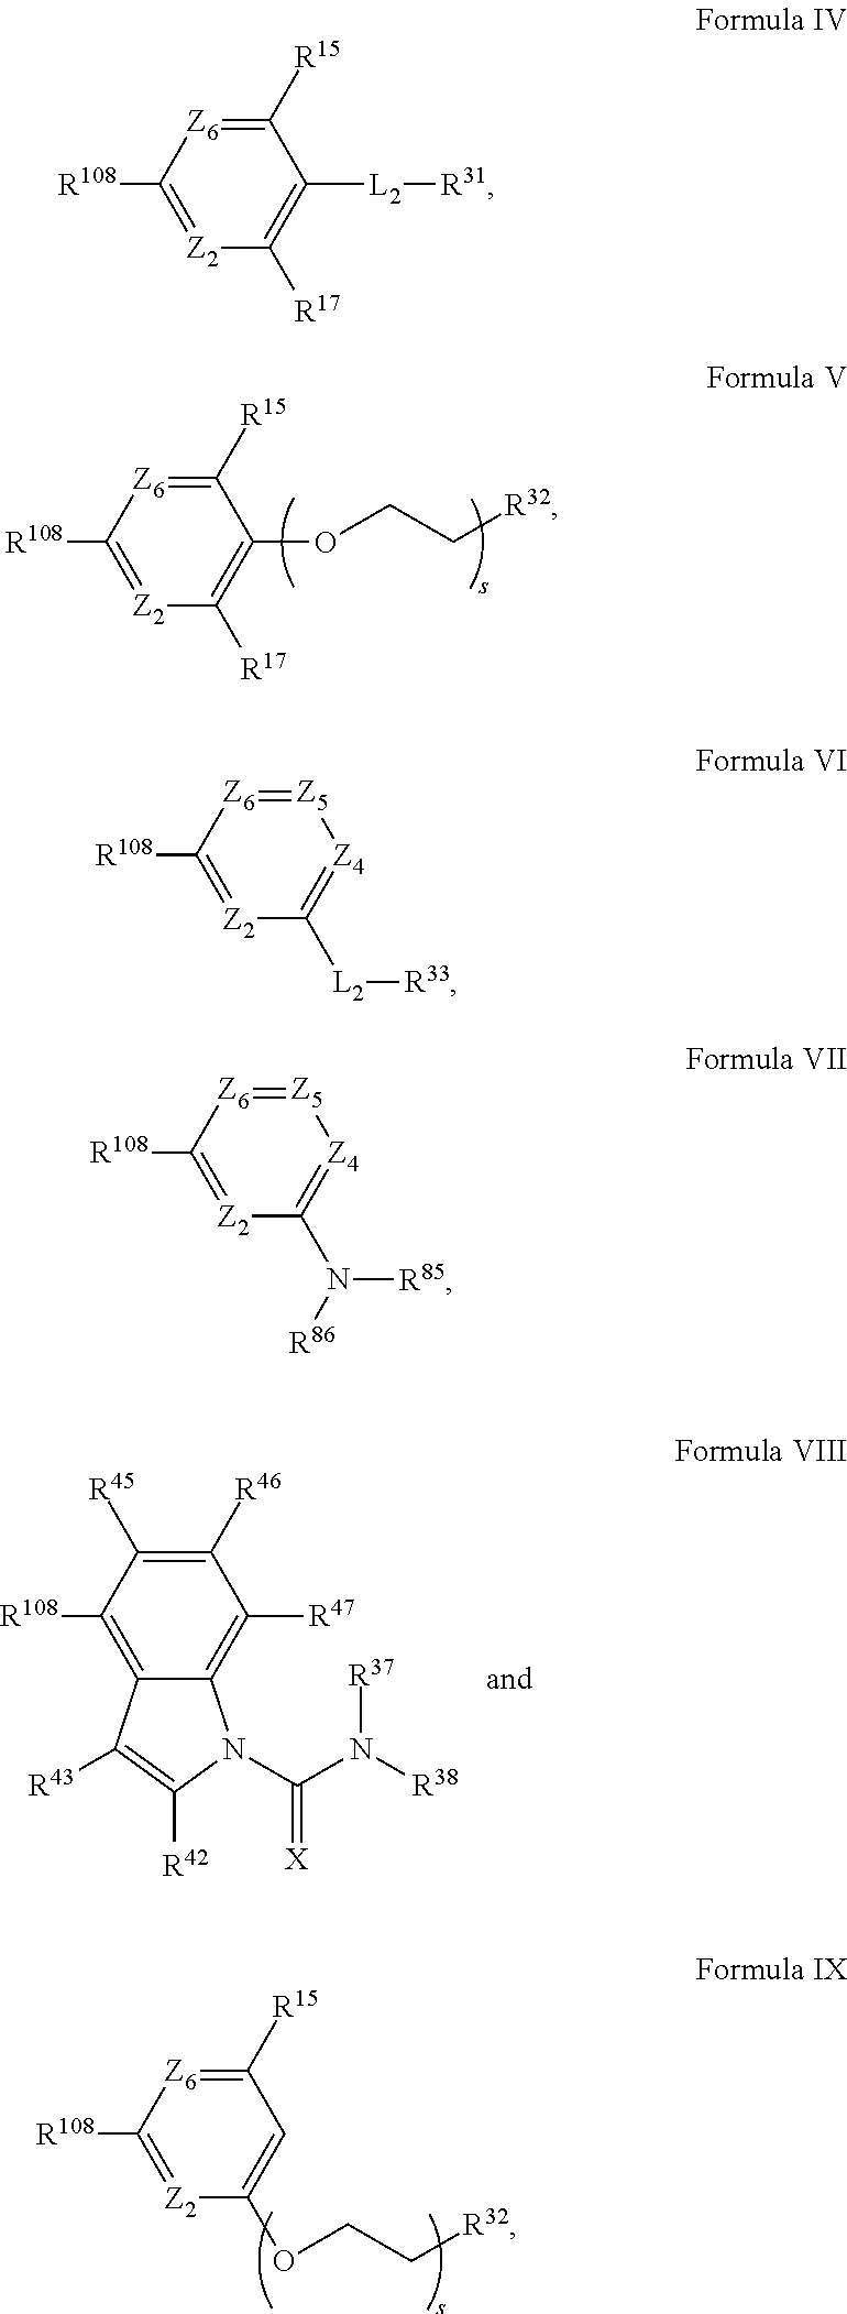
[Z2]1=C([R108])[Z6]=C([R15])C(OCC[R32])=C1[R17].C12=C([R108])C([R45])=C([R46])C([R47])=C1N(C(N([R38])[R37])=[X])C([R42])=C2[R43].[Z2]1=C([R108])[Z6]=C([R15])C=C1OCC[R32].[Z2]1=C([R108])[Z6]=C([R15])C([L2][R31])=C1[R17].[Z2]1=C([R108])[Z6]=[Z5][Z4]=C1[L2][R33].[Z2]1=C([R108])[Z6]=[Z5][Z4]=C1N([R85])[R86]
